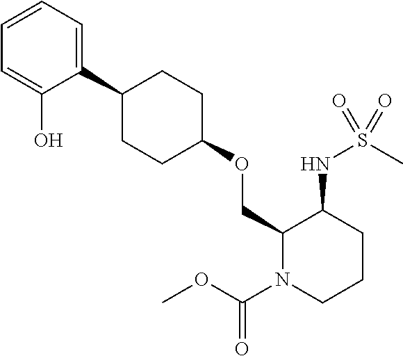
O(CC1N(C(OC)=O)CCCC1NS(C)(=O)=O)C1CCC(C2=CC=CC=C2O)CC1
